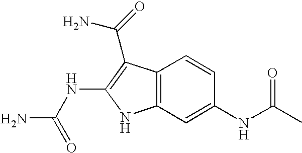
C12=C(C=C(NC(C)=O)C=C1)NC(NC(N)=O)=C2C(N)=O
